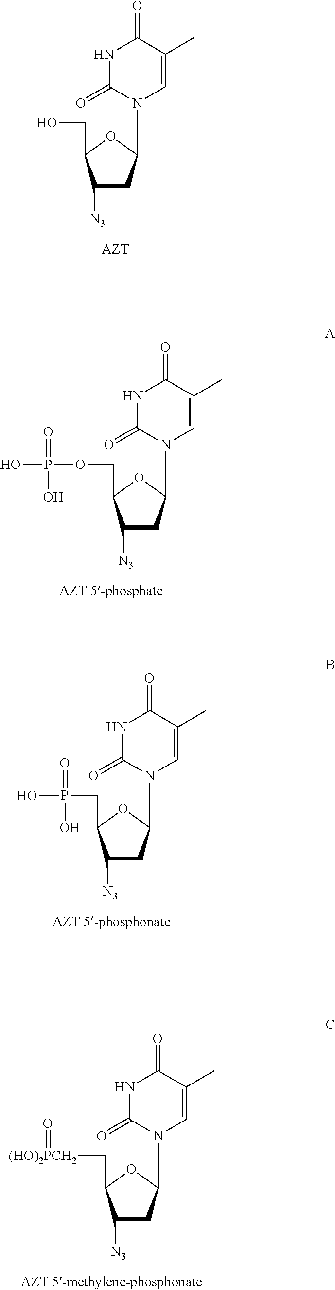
C1([N3])CC(N2C=C(C)C(=O)NC2=O)OC1COP(O)(=O)O.C1([N3])CC(N2C=C(C)C(=O)NC2=O)OC1CO.C1([N3])CC(N2C=C(C)C(=O)NC2=O)OC1CP(O)(=O)O.C1([N3])CC(N2C=C(C)C(=O)NC2=O)OC1C[(HO)2PCH2]=O
